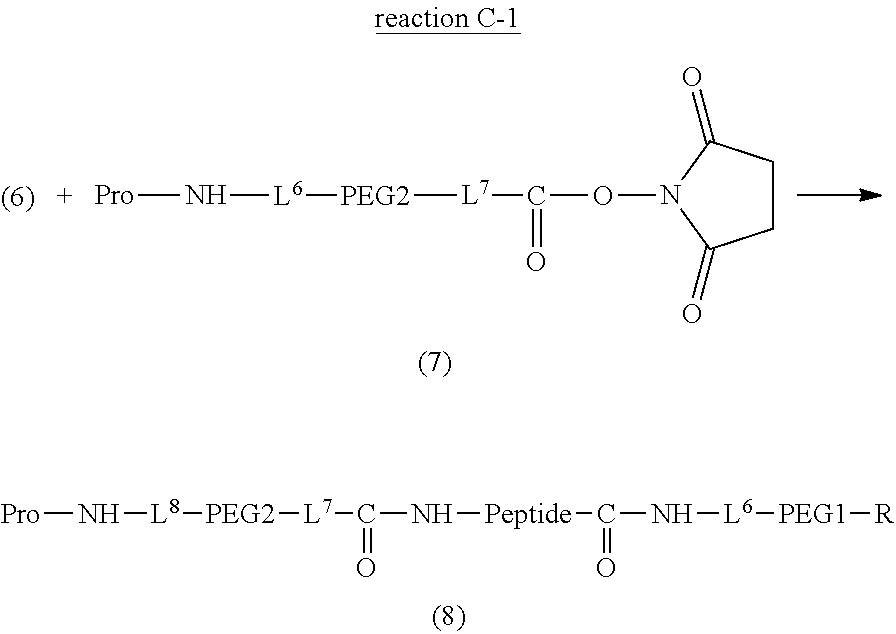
[Pro]N[L6][PEG2][L7]C(=O)ON1C(=O)CCC1=O.[Pro]N[L8][PEG2][L7]C(=O)N[Peptide]C(=O)N[L6][PEG1][R]
